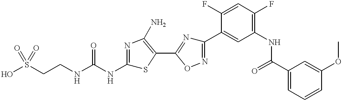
C(CNC(NC1=NC(N)=C(C2=NC(C3=CC(NC(C4=CC=CC(OC)=C4)=O)=C(F)C=C3F)=NO2)S1)=O)S(O)(=O)=O
